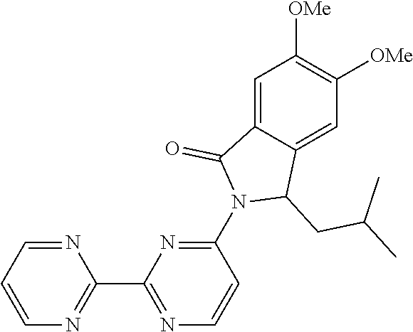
N1=CC=CN=C1C1=NC=CC(N2C(CC(C)C)C3=CC([OMe])=C([OMe])C=C3C2=O)=N1
